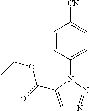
C1=CC(N2C(C(=O)OCC)=CN=N2)=CC=C1[CN]
